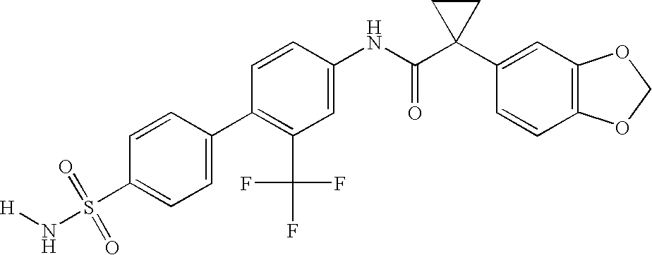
C1(C2=C(C(F)(F)F)C=C(NC(C3(C4=CC5=C(C=C4)OCO5)CC3)=O)C=C2)=CC=C(S(N[H])(=O)=O)C=C1
